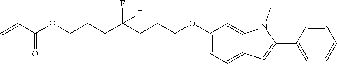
O(CCCC(CCCOC1=CC=C2C(=C1)N(C)C(C1=CC=CC=C1)=C2)(F)F)C(C=C)=O
